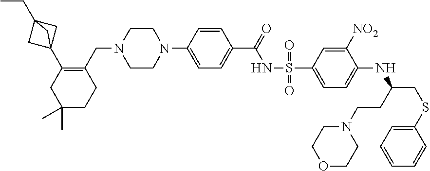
C1COCCN1CCC(NC1=CC=C(S(=O)(NC(C2=CC=C(N3CCN(CC4=C(C56CC(CC)(C5)C6)CC(C)(C)CC4)CC3)C=C2)=O)=O)C=C1[NO2])CSC1=CC=CC=C1
